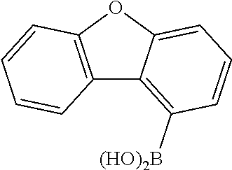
C12=C(OC3=CC=CC([(HO)2B])=C13)C=CC=C2
